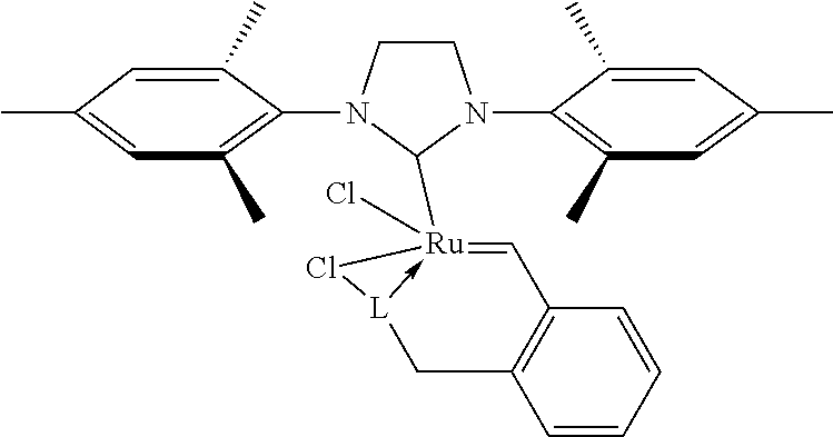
C1=C(C)C(N2CCN(C3=C(C)C=C(C)C=C3C)C2[Ru]23(Cl)-[L](CC4=C(C=2)C=CC=C4)Cl3)=C(C)C=C1C
